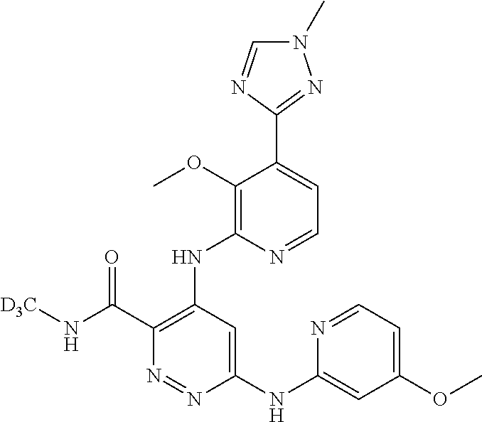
C1(NC2=CC(OC)=CC=N2)=CC(NC2=C(OC)C(C3=NN(C)C=N3)=CC=N2)=C(C(N[D3C])=O)N=N1
